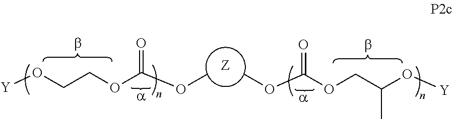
O(C(=O)OCCO[Y])C.O(C(=O)OCC(O[Y])C)C.[Z]
